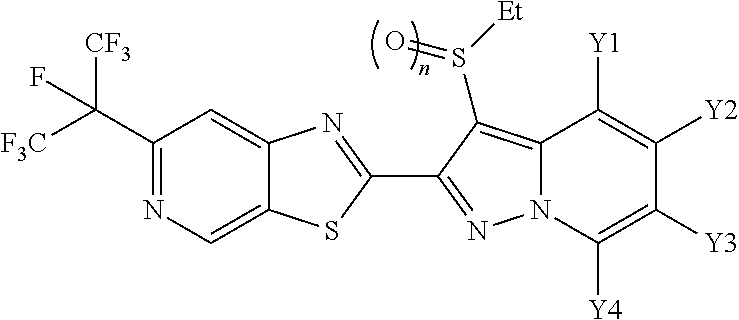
C12=CN=C(C([F3C])([CF3])F)C=C1N=C(C1=NN3C(=C1S([Et])=O)C([Y1])=C([Y2])C([Y3])=C3[Y4])S2
